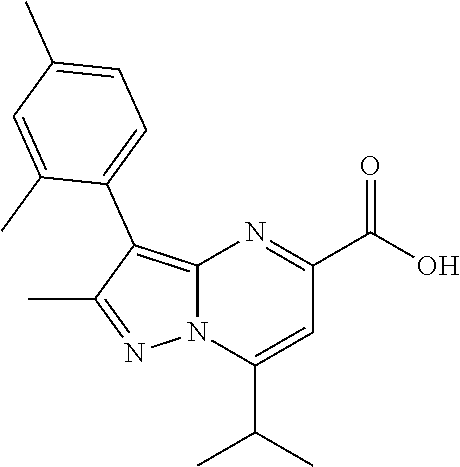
C12=C(C3=CC=C(C)C=C3C)C(C)=NN1C(C(C)C)=CC(C(O)=O)=N2
